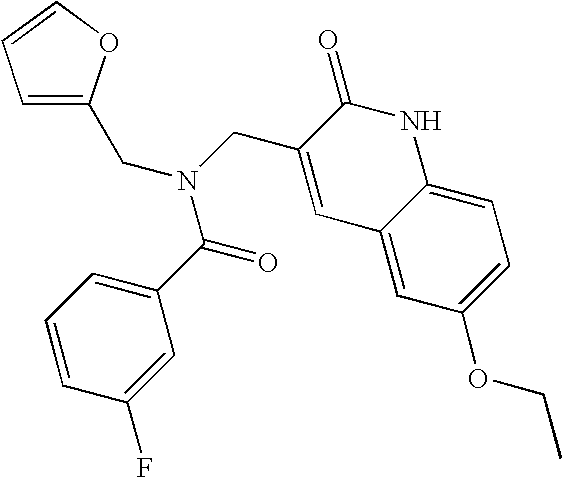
C1=C(CN(C(C2=CC=CC(F)=C2)=O)CC2=CC3=CC(OCC)=CC=C3NC2=O)OC=C1
